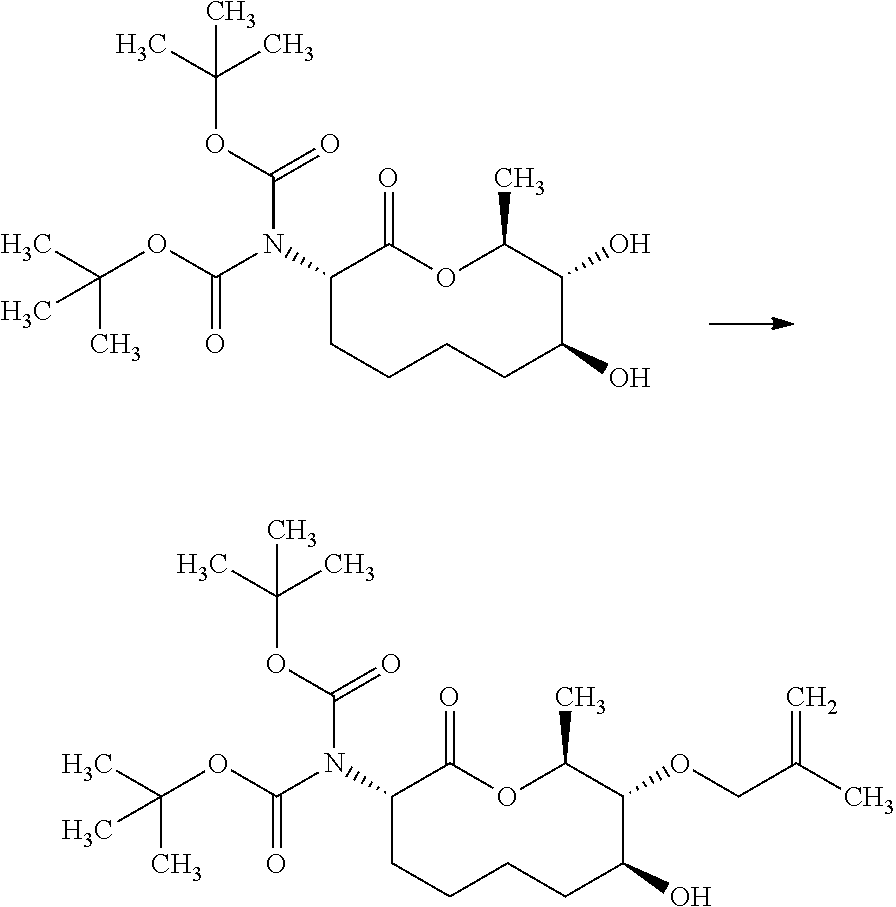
C1CC(O)C(OCC(C)=C)C(C)OC(=O)C(N(C(OC(C)(C)C)=O)C(OC(C)(C)C)=O)CC1.C1CC(O)C(O)C(C)OC(=O)C(N(C(OC(C)(C)C)=O)C(OC(C)(C)C)=O)CC1
